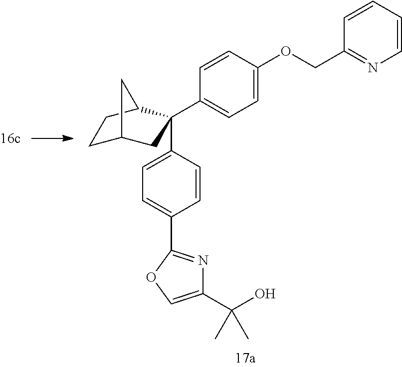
C1=CC=CN=C1COC1=CC=C(C2(C3=CC=C(C4=NC(C(O)(C)C)=CO4)C=C3)CC3CCC2C3)C=C1
